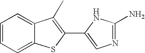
C1=CC=C2C(=C1)C(C)=C(C1=CN=C(N)N1)S2
